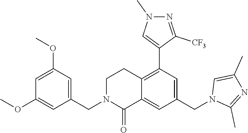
C1(CN2C(=O)C3=CC(CN4C(C)=NC(C)=C4)=CC(C4=CN(C)N=C4[CF3])=C3CC2)=CC(OC)=CC(OC)=C1
